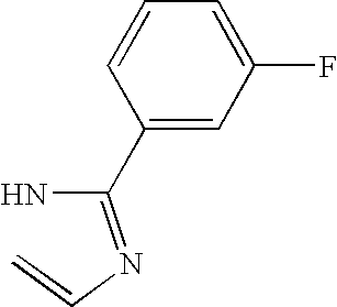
C(N)(=NC=C)C1=CC(F)=CC=C1
